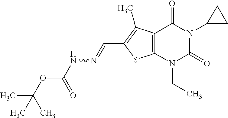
C12=C(N(CC)C(=O)N(C3CC3)C1=O)SC(C=NNC(OC(C)(C)C)=O)=C2C
